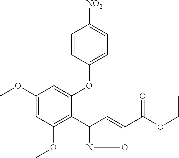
C1(OC)=CC(OC)=C(C2=NOC(C(OCC)=O)=C2)C(OC2=CC=C([NO2])C=C2)=C1
